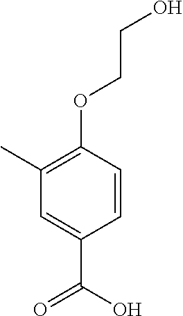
C1=CC(OCCO)=C(C)C=C1C(=O)O
